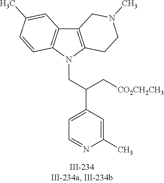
N1(CC(C2=CC=NC(C)=C2)C[CO2CH2CH3])C2=C(C3=C1C=CC(C)=C3)CN(C)CC2
